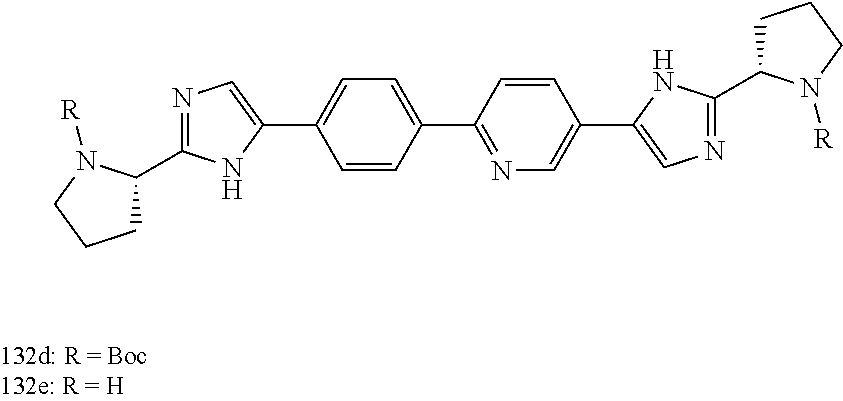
C1(C2=NC=C(C3=CN=C(C4CCCN4[R])N3)C=C2)=CC=C(C2=CN=C(C3CCCN3[R])N2)C=C1
